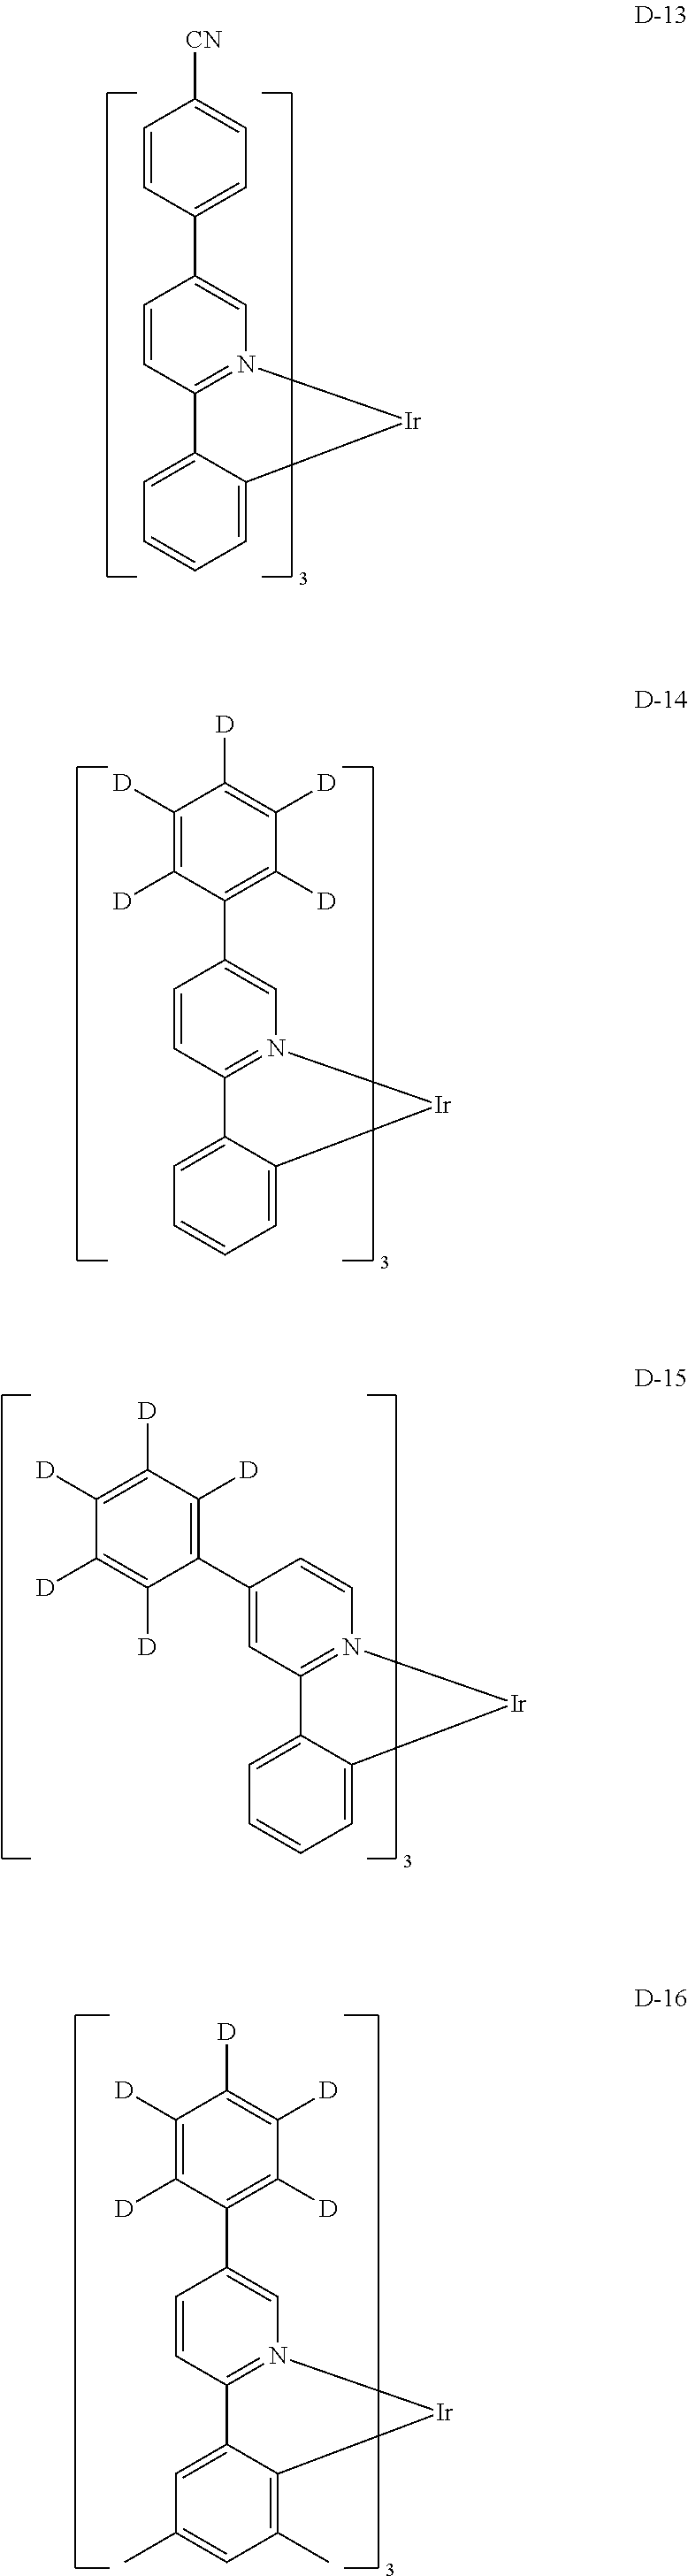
C1=CC(C2=CN3=C(C=C2)C2=CC=CC=C2[Ir]3)=CC=C1[CN].C1=CN2=C(C=C1C1=C([D])C([D])=C([D])C([D])=C1[D])C1=CC=CC=C1[Ir]2.C1([D])=C([D])C(C2=CN3=C(C=C2)C2=CC=CC=C2[Ir]3)=C([D])C([D])=C1[D].C1([D])=C([D])C(C2=CN3=C(C=C2)C2=CC(C)=CC(C)=C2[Ir]3)=C([D])C([D])=C1[D]
